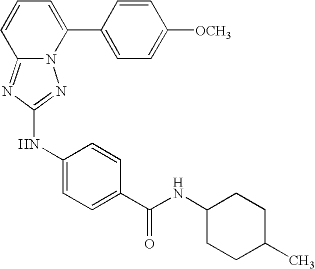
C12=NC(NC3=CC=C(C(NC4CCC(C)CC4)=O)C=C3)=NN1C(C1=CC=C([OCH3])C=C1)=CC=C2
